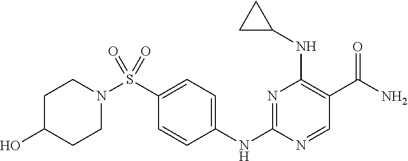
N1=C(NC2=CC=C(S(N3CCC(O)CC3)(=O)=O)C=C2)N=CC(C(N)=O)=C1NC1CC1
